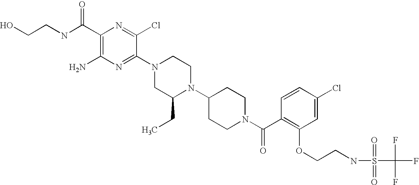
C1(C(NCCO)=O)=C(N)N=C(N2CC(CC)N(C3CCN(C(C4=C(OCCNS(C(F)(F)F)(=O)=O)C=C(Cl)C=C4)=O)CC3)CC2)C(Cl)=N1
